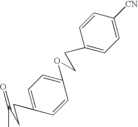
C1=CC(CCOC2=CC=C(CCC(C)=O)C=C2)=CC=C1[CN]
